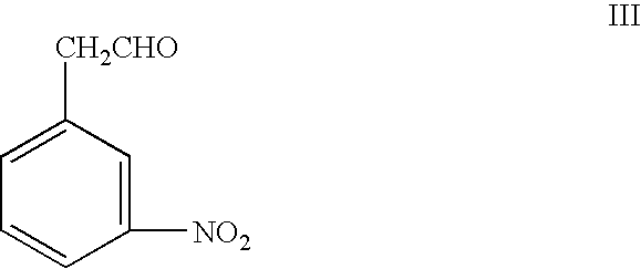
C1([NO2])=CC([CH2CHO])=CC=C1
